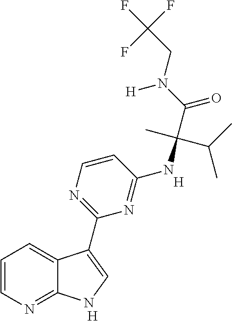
C1=CN=C2C(=C1)C(C1=NC=CC(NC(C(N(CC(F)(F)F)[H])=O)(C)C(C)C)=N1)=CN2.[H].[H]
